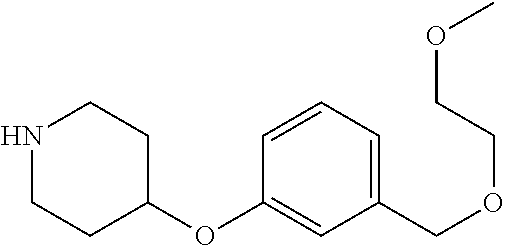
C1(COCCOC)=CC=CC(OC2CCNCC2)=C1
